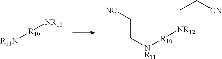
[R11N][R10][NR12].[NC]CC[NR11][R10][NR12]CC[CN]
